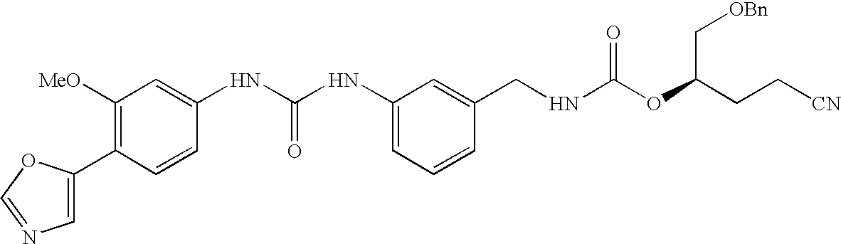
C1(C2=CN=CO2)=C([MeO])C=C(NC(NC2=CC=CC(CNC(OC(CC[CN])C[OBn])=O)=C2)=O)C=C1
